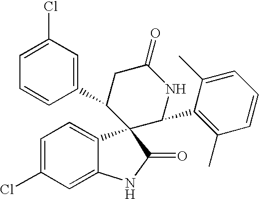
C1=C(Cl)C=C2C(=C1)C1(C(=O)N2)C(C2=CC(Cl)=CC=C2)CC(=O)NC1C1=C(C)C=CC=C1C
